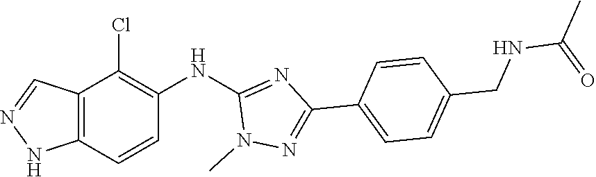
C12=C(NN=C1)C=CC(NC1=NC(C3=CC=C(CNC(C)=O)C=C3)=NN1C)=C2Cl
